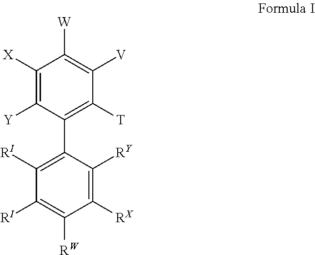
C1([X])=C([Y])C(C2=C([RI])C([RI])=C([RW])C([RX])=C2[RY])=C([T])C([V])=C1[W]
